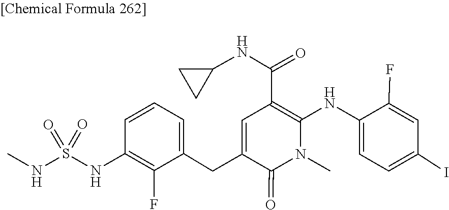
O=S(=O)(NC)NC1=C(F)C(CC2=CC(C(NC3CC3)=O)=C(NC3=CC=C(I)C=C3F)N(C)C2=O)=CC=C1
